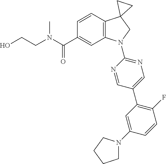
N(C(C1=CC2=C(C=C1)C1(CN2C2=NC=C(C3=C(F)C=CC(N4CCCC4)=C3)C=N2)CC1)=O)(C)CCO
